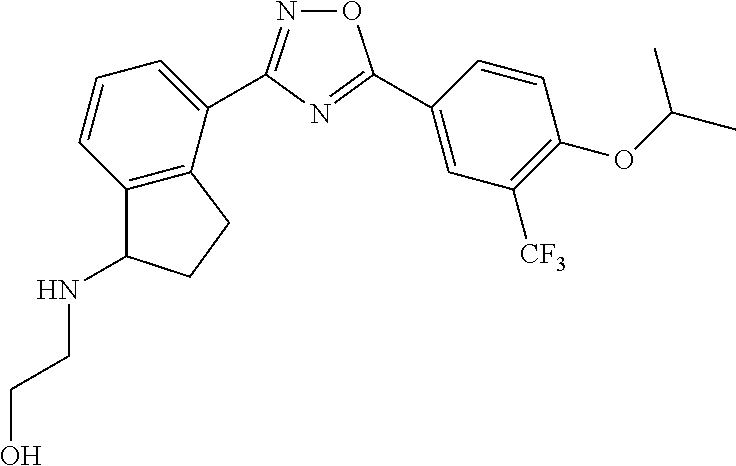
C1(C2=NC(C3=CC=CC4=C3CCC4NCCO)=NO2)=CC([CF3])=C(OC(C)C)C=C1
